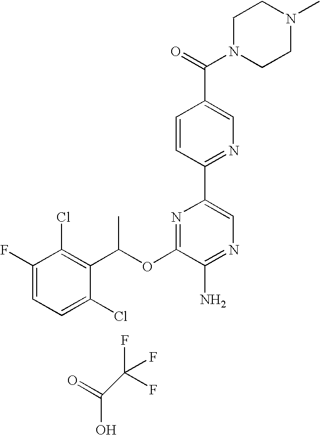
C1=C(F)C(Cl)=C(C(OC2=NC(C3=NC=C(C(N4CCN(C)CC4)=O)C=C3)=CN=C2N)C)C(Cl)=C1.O=C(O)C(F)(F)F
